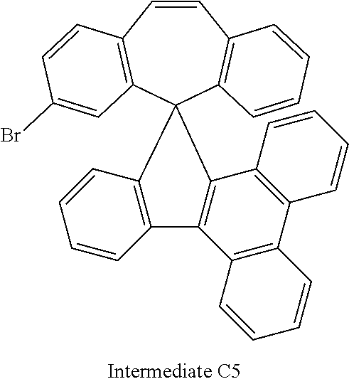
C1=CC2=C(C3(C4=C1C=CC=C4)C1=C(C=CC=C1)C1=C3C3=C(C4=C1C=CC=C4)C=CC=C3)C=C(Br)C=C2
